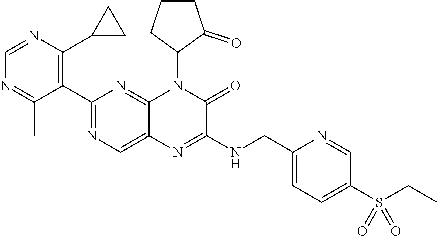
C1(C2=NC=C3C(=N2)N(C2C(=O)CCC2)C(=O)C(NCC2=CC=C(S(CC)(=O)=O)C=N2)=N3)=C(C2CC2)N=CN=C1C
